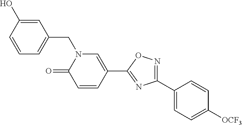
C1=CC=C(CN2C(=O)C=CC(C3=NC(C4=CC=C([OCF3])C=C4)=NO3)=C2)C=C1O
